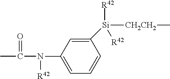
C1([Si]([R42])([CH2CH2]C)[R42])=CC(N([R42])C(=O)C)=CC=C1
